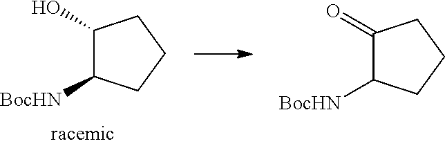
C1(O)C([BocHN])CCC1.C1(=O)C([BocHN])CCC1
